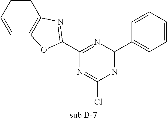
[sub B-7].C1(C2=NC3=C(C=CC=C3)O2)=NC(C2=CC=CC=C2)=NC(Cl)=N1
